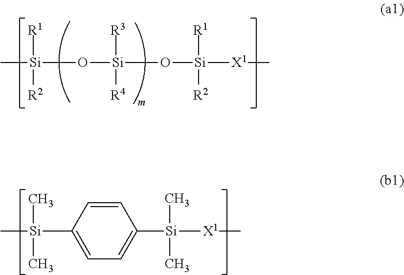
O([Si]([R3])([R4])O[Si]([R1])([R2])[X1]C)[Si]([R1])(C)[R2].[Si](C1=CC=C([Si](C)(C)[X1]C)C=C1)(C)(C)C
